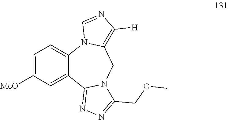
C1=C([MeO])C=C2C(=C1)N1C(=C([H])N=C1)CN1C2=NN=C1COC
